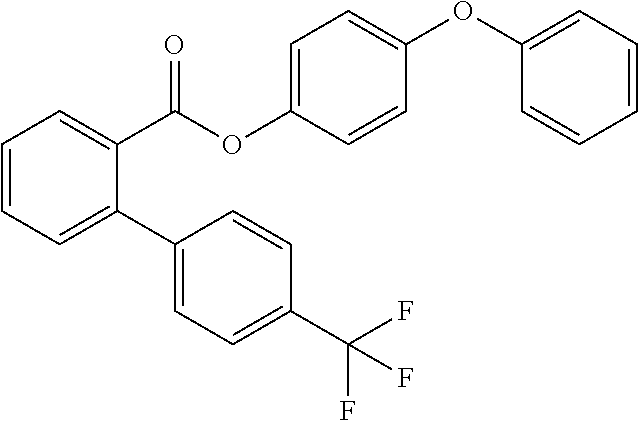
C1=CC=C(C2=CC=C(C(F)(F)F)C=C2)C(C(OC2=CC=C(OC3=CC=CC=C3)C=C2)=O)=C1
